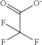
C(C(F)(F)F)(=O)[O-]
